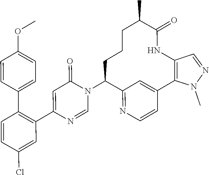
C1=NC(C2=C(C3=CC=C(OC)C=C3)C=CC(Cl)=C2)=CC(=O)N1C1C2=NC=CC(=C2)C2=C(C=NN2C)NC(=O)C(C)CCC1
